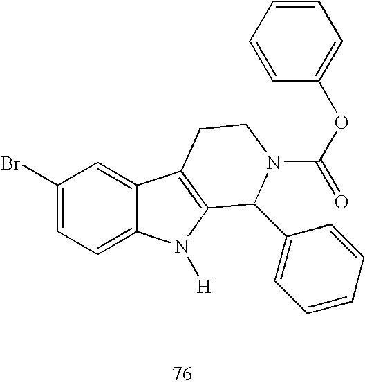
C1(Br)=CC=C2C(=C1)C1=C(N2[H])C(C2=CC=CC=C2)N(C(OC2=CC=CC=C2)=O)CC1
